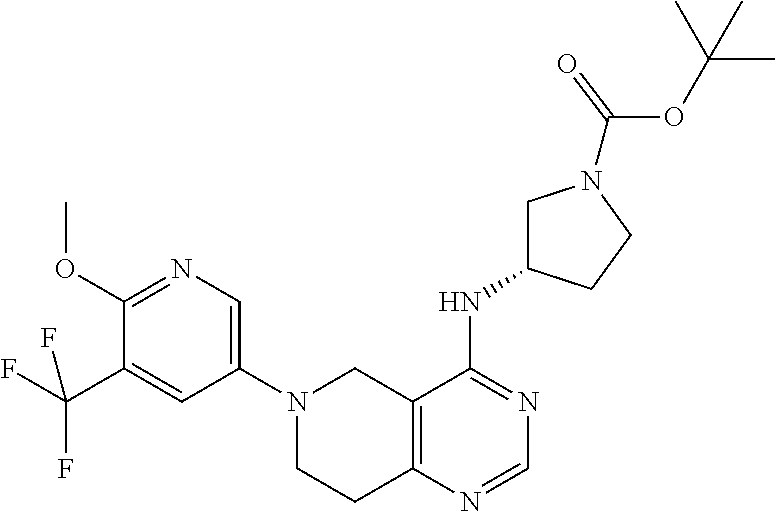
C12=C(N=CN=C1NC1CN(C(OC(C)(C)C)=O)CC1)CCN(C1=CN=C(OC)C(C(F)(F)F)=C1)C2
